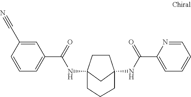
C1CC2(NC(C3=CC=CC(C#N)=C3)=O)CC1(NC(C1=CC=CC=N1)=O)CCC2
